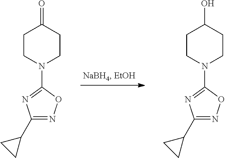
C1CN(C2=NC(C3CC3)=NO2)CCC1O.C1CN(C2=NC(C3CC3)=NO2)CCC1=O
